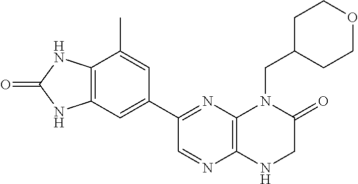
C12=C(N=C(C3=CC4=C(C(C)=C3)NC(=O)N4)C=N1)N(CC1CCOCC1)C(=O)CN2
